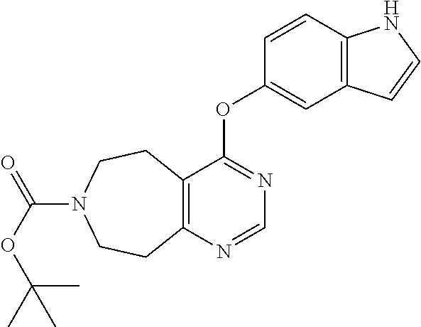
C1=CC2=C(C=C1OC1=NC=NC3=C1CCN(C(OC(C)(C)C)=O)CC3)C=CN2
